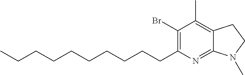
C12=NC(CCCCCCCCCC)=C(Br)C(C)=C1CCN2C
